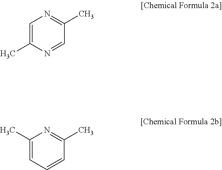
CC1=CN=C(C)C=N1.C1=C(C)N=C(C)C=C1
